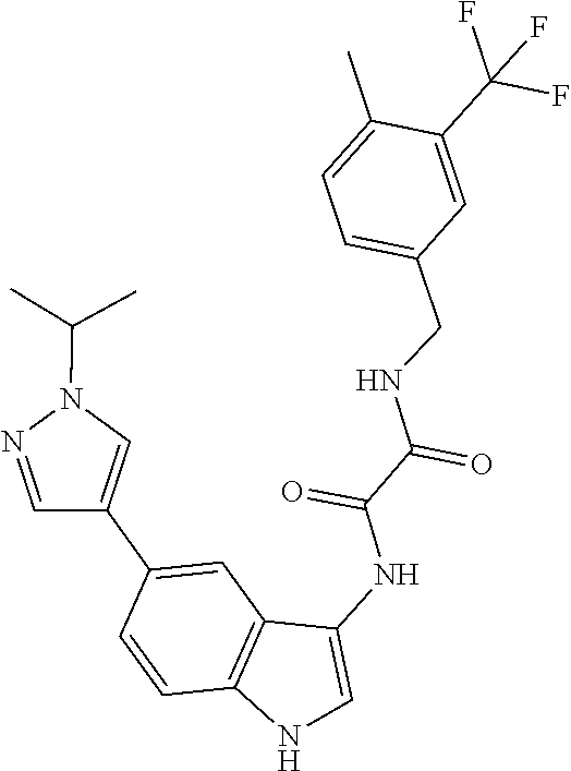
CC(C)N1N=CC(C2=CC3=C(C=C2)NC=C3NC(=O)C(NCC2=CC=C(C)C(C(F)(F)F)=C2)=O)=C1
